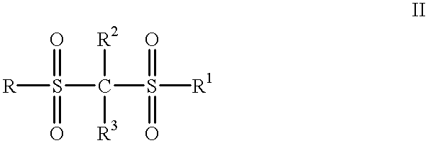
[R]S(C(S([R1])(=O)=O)([R2])[R3])(=O)=O
